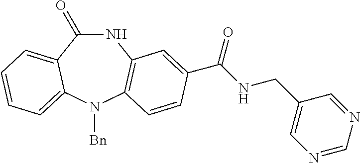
N1C(=O)C2=CC=CC=C2N([Bn])C2=C1C=C(C(NCC1=CN=CN=C1)=O)C=C2
